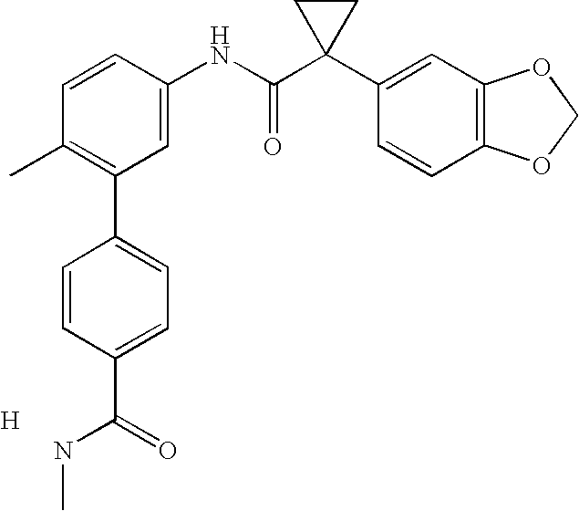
C1=CC(NC(C2(C3=CC4=C(C=C3)OCO4)CC2)=O)=CC(C2=CC=C(C(NC)=O)C=C2)=C1C.[H]
